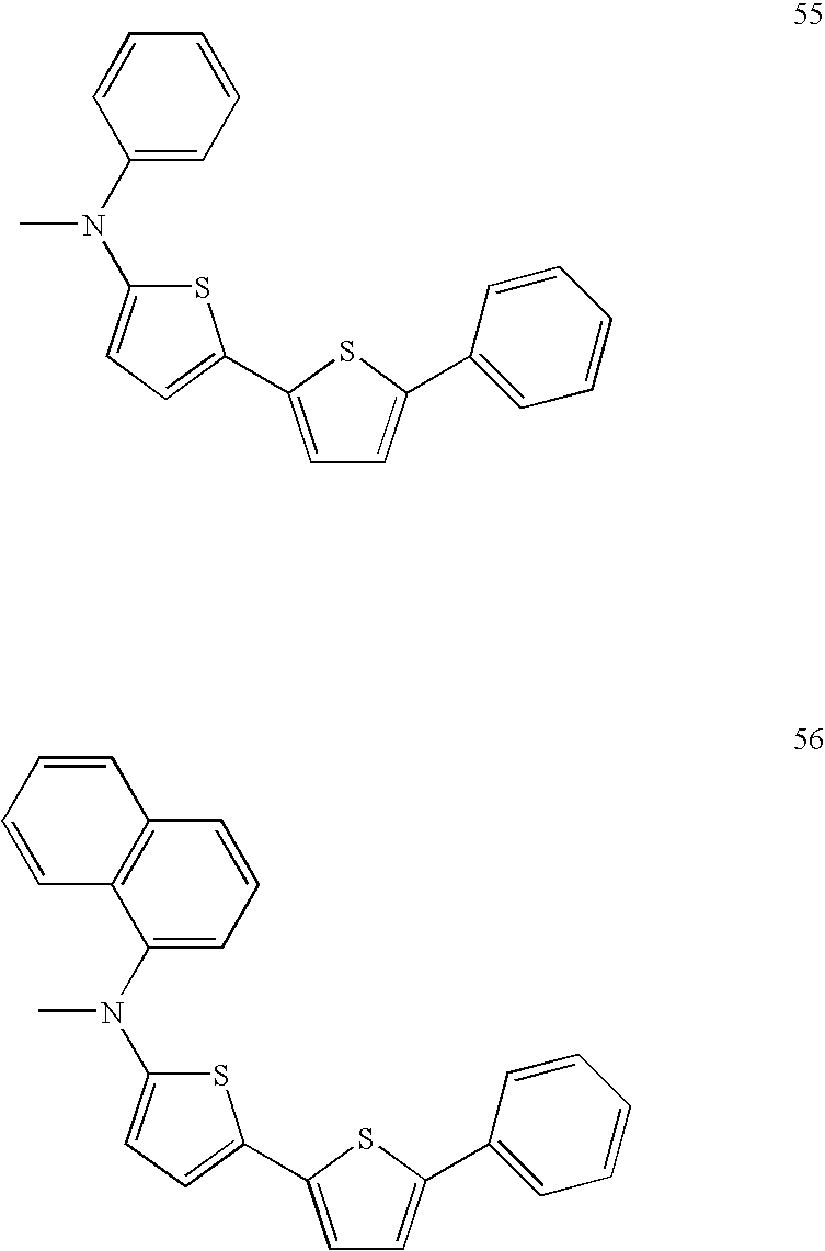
C1(N(C)C2=CC=C(C3=CC=C(C4=CC=CC=C4)S3)S2)=CC=CC=C1.C1(N(C)C2=CC=C(C3=CC=C(C4=CC=CC=C4)S3)S2)=CC=CC2=C1C=CC=C2
